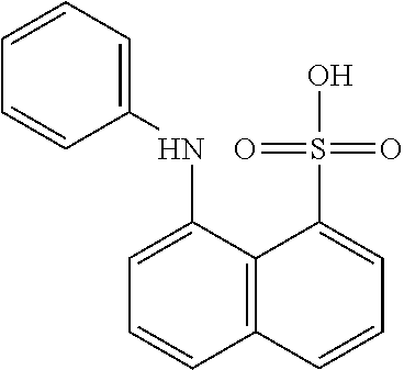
C1=CC=C(NC2=CC=CC3=C2C(S(=O)(O)=O)=CC=C3)C=C1
